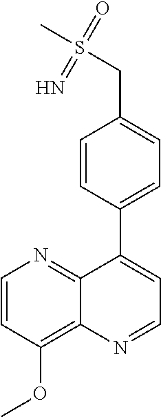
C1=CC(OC)=C2C(=N1)C(C1=CC=C(CS(C)(=O)=N)C=C1)=CC=N2
